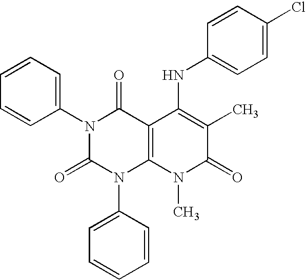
N1(C2=CC=CC=C2)C(=O)N(C2=CC=CC=C2)C2=C(C1=O)C(NC1=CC=C(Cl)C=C1)=C(C)C(=O)N2C
